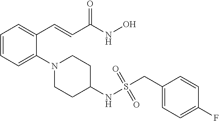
C1=CC=C(N2CCC(NS(=O)(=O)CC3=CC=C(F)C=C3)CC2)C(C=CC(NO)=O)=C1
